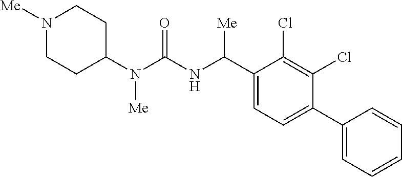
C1(N(C(NC(C2=CC=C(C3=CC=CC=C3)C(Cl)=C2Cl)[Me])=O)[Me])CCN([Me])CC1
